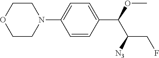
C1=CC(C(OC)C([N3])CF)=CC=C1N1CCOCC1
